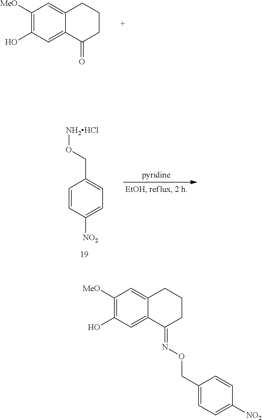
C1([MeO])=C(O)C=C2C(=C1)CCCC2=O.C1([MeO])=C(O)C=C2C(=C1)CCCC2=NOCC1=CC=C([NO2])C=C1.C1=CC([NO2])=CC=C1CO[NH2HCl]
